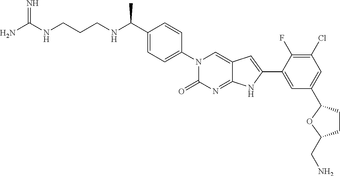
C(C1=CC=C(N2C(=O)N=C3C(=C2)C=C(C2=CC(C4CCC(CN)O4)=CC(Cl)=C2F)N3)C=C1)(NCCCNC(N)=N)C
